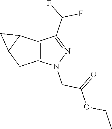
C12=C(N(CC(=O)OCC)N=C1C(F)F)CC1C2C1
